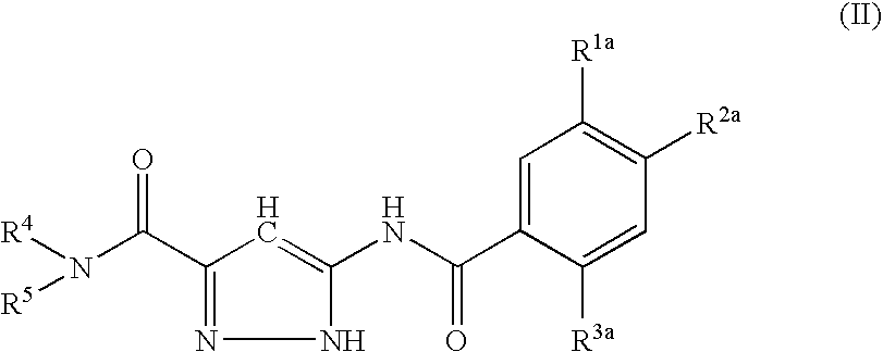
[R4]N(C(C1=NNC(NC(=O)C2=CC([R1a])=C([R2a])C=C2[R3a])=C1)=O)[R5]
